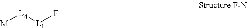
[M][L4][L1]F
